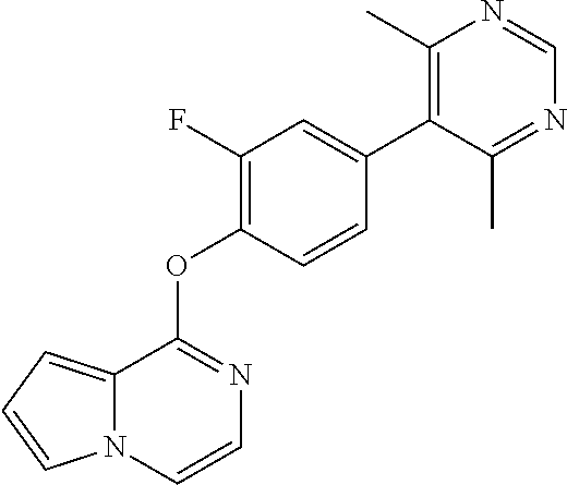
C12=CC=CN1C=CN=C2OC1=C(F)C=C(C2=C(C)N=CN=C2C)C=C1
